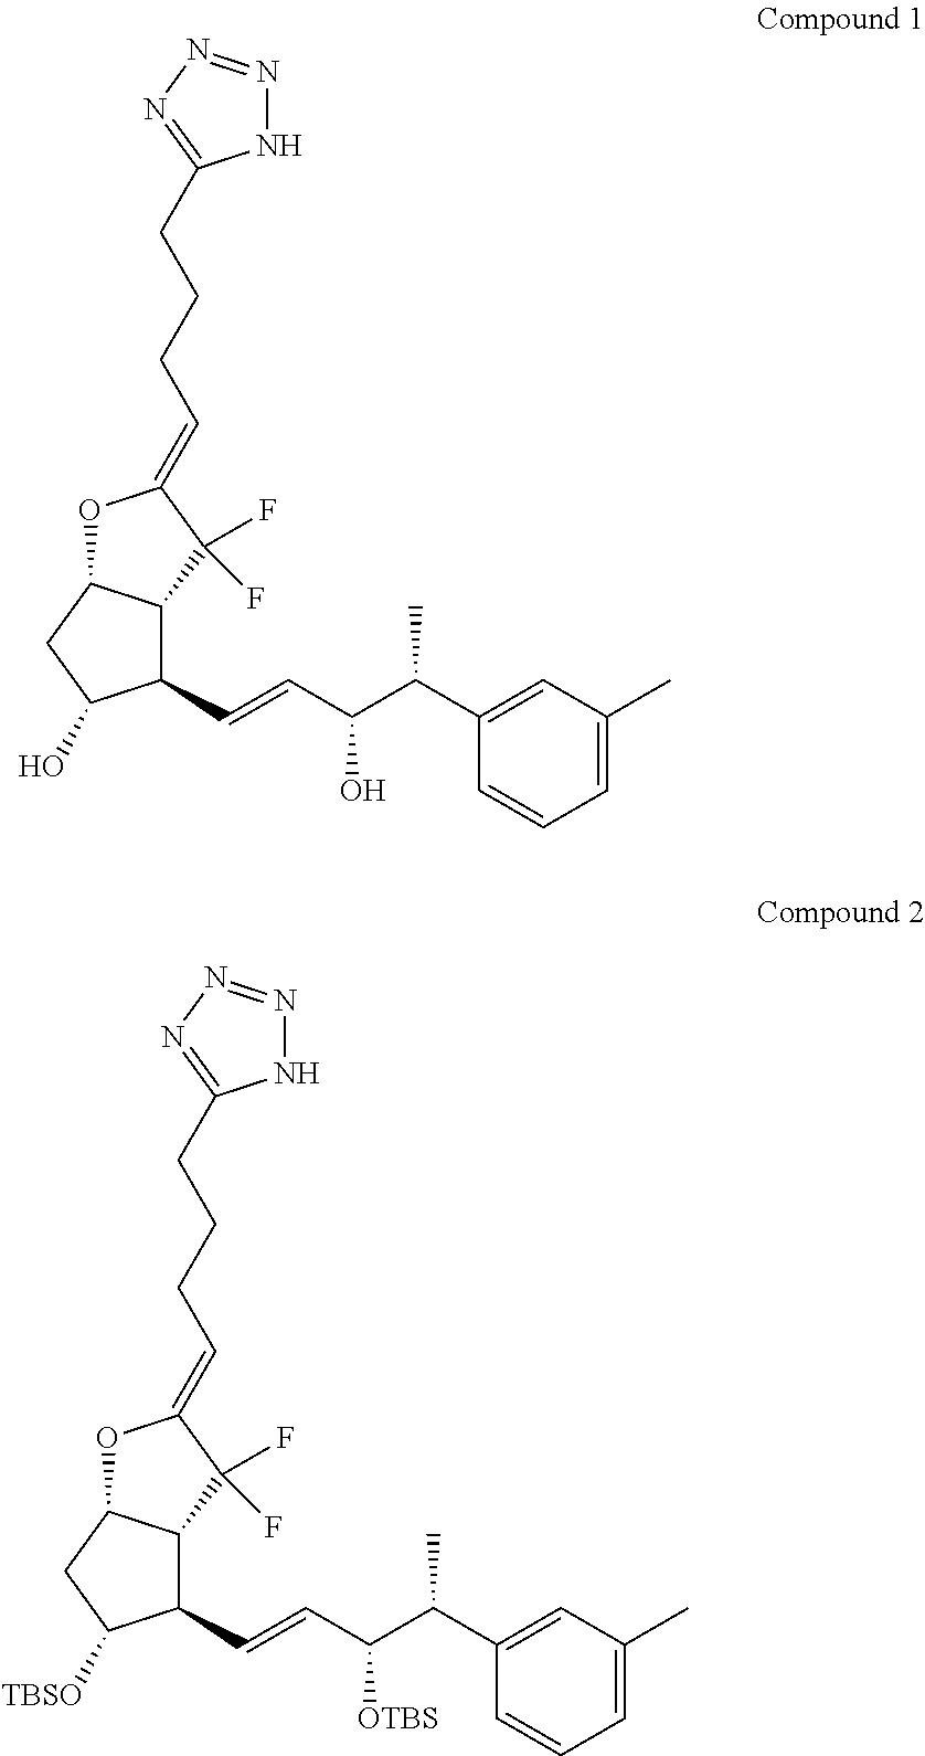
C1(C=CC(C(C)C2=CC(C)=CC=C2)O)C2C(CC1O)OC(=CCCCC1=NN=NN1)C2(F)F.C1(C=CC(C(C)C2=CC(C)=CC=C2)[OTBS])C2C(CC1[TBSO])OC(=CCCCC1=NN=NN1)C2(F)F
